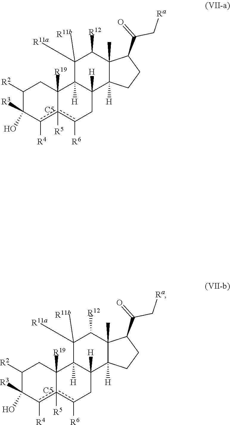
C1([R2])C([R3])(O)c([R4])c2([R5])c([R6])CC3([H])C([H])(C2([R19])C1)C([R11a])([R11b])C([R12])C1(C)C3([H])CCC1C(C[Ra])=O.[C5].C1([R2])C([R3])(O)c([R4])c2([R5])c([R6])CC3([H])C([H])(C2([R19])C1)C([R11a])([R11b])C([R12])C1(C)C3([H])CCC1C(C[Ra])=O.[C5]
